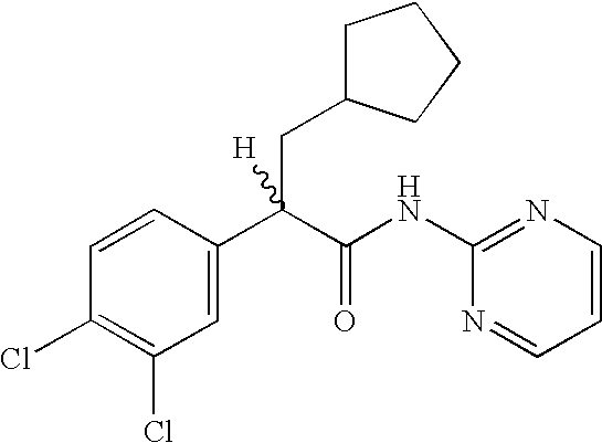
C1=C(C(C(NC2=NC=CC=N2)=O)(CC2CCCC2)[H])C=CC(Cl)=C1Cl
